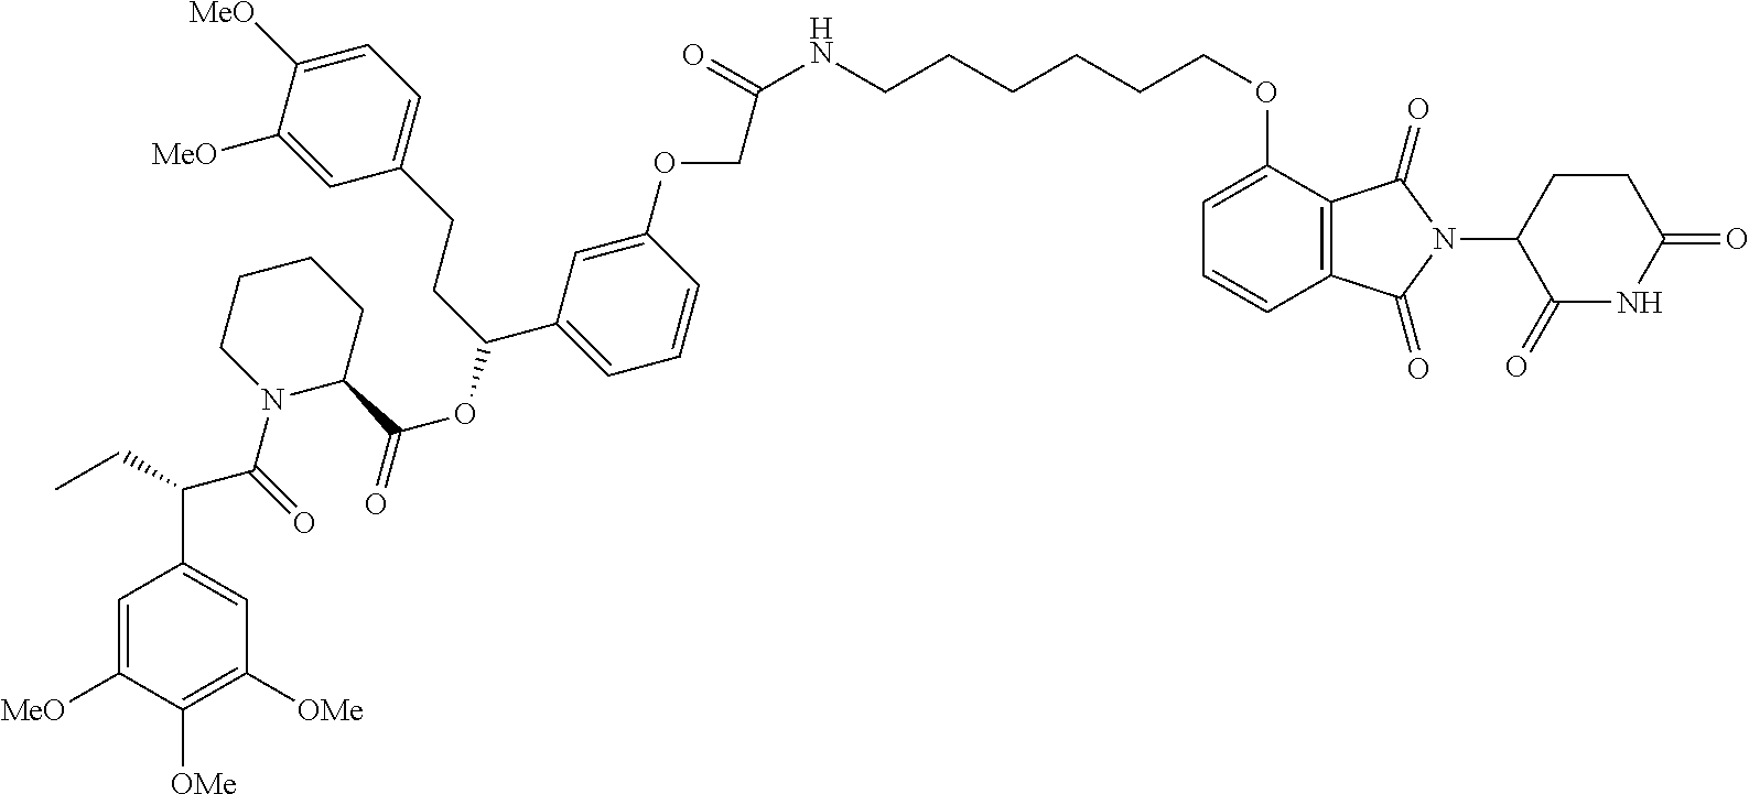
C1=C([MeO])C([OMe])=C([OMe])C=C1C(C(N1C(C(OC(C2=CC=CC(OCC(NCCCCCCOC3=CC=CC4=C3C(=O)N(C3CCC(=O)NC3=O)C4=O)=O)=C2)CCC2=CC=C([MeO])C([MeO])=C2)=O)CCCC1)=O)CC
